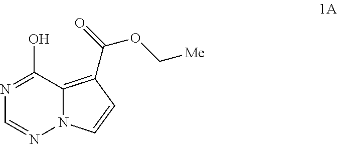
N1=C(O)C2=C(C(OC[Me])=O)C=CN2N=C1
